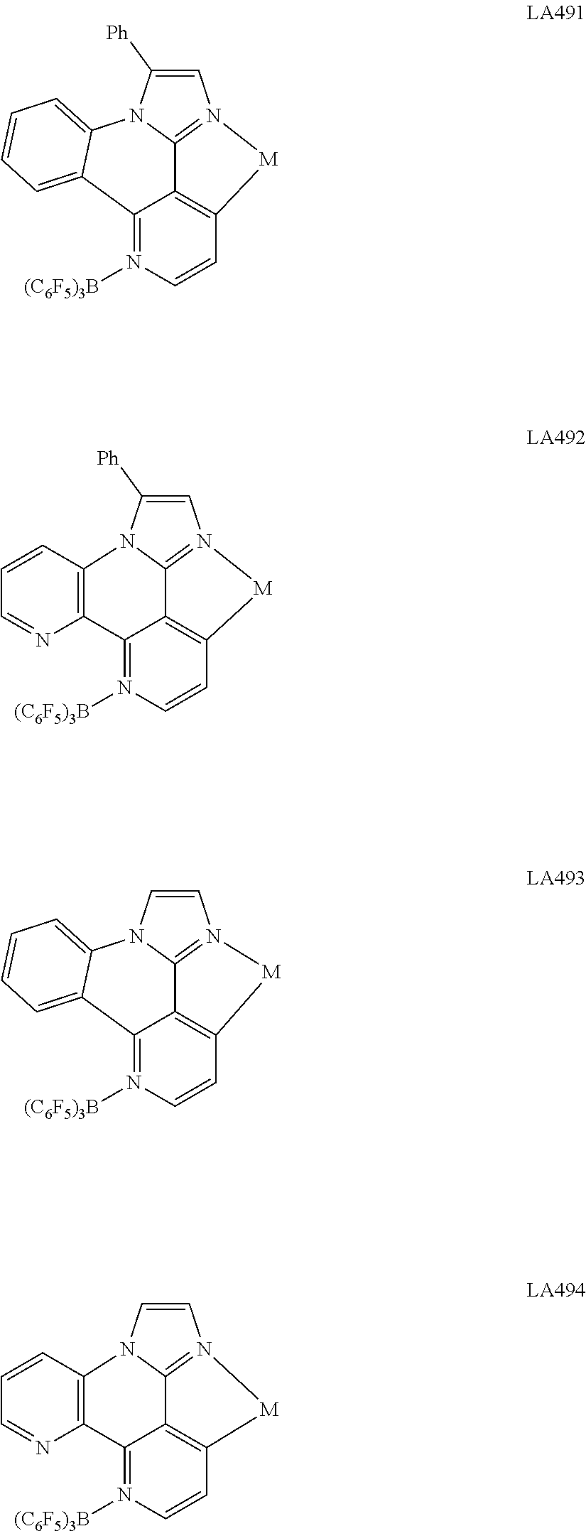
C1=C([Ph])N2C3=N1[M]C1=C3C(=N([(C6F5)3B])C=C1)C1=CC=CC=C21.C1=C([Ph])N2C3=C(N=CC=C3)C3=N([(C6F5)3B])C=CC4=C3C2=N1[M]4.C1=CN2C3=N1[M]C1=C3C(=N([(C6F5)3B])C=C1)C1=CC=CC=C21.C1=CN2C3=C(N=CC=C3)C3=N([(C6F5)3B])C=CC4=C3C2=N1[M]4
